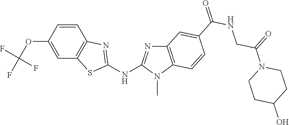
O(C1=CC2=C(C=C1)N=C(NC1=NC3=C(N1C)C=CC(C(NCC(N1CCC(O)CC1)=O)=O)=C3)S2)C(F)(F)F
